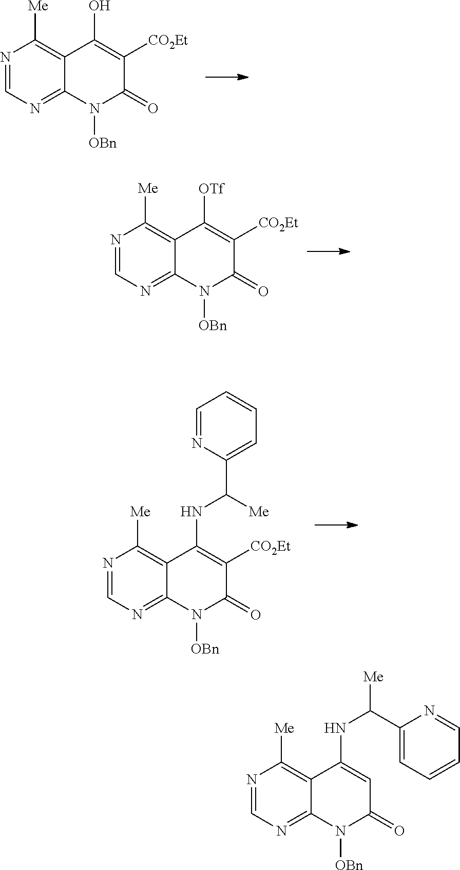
N1=CN=C2C(=C1[Me])C(O)=C([CO2Et])C(=O)N2[OBn].N1=CN=C2C(=C1[Me])C([OTf])=C([CO2Et])C(=O)N2[OBn].N1=CN=C2C(=C1[Me])C(NC([Me])C1=CC=CC=N1)=C([CO2Et])C(=O)N2[OBn].N1=CN=C2C(=C1[Me])C(NC(C1=CC=CC=N1)[Me])=CC(=O)N2[OBn]
